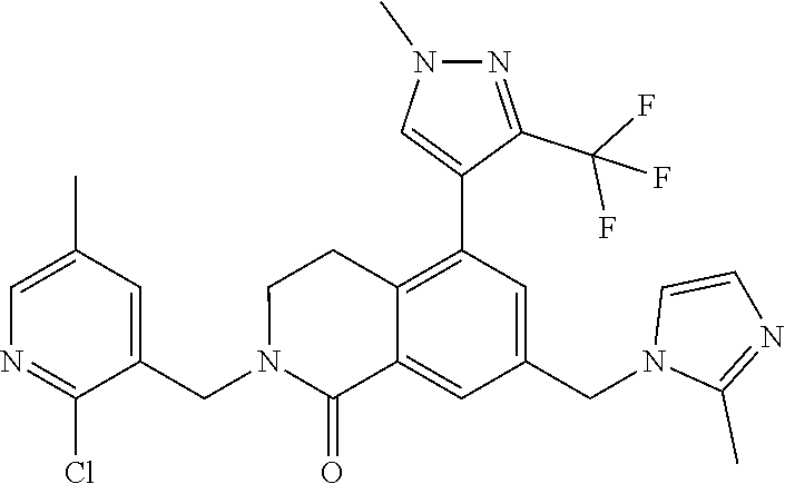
C1(CN2C(=O)C3=CC(CN4C(C)=NC=C4)=CC(C4=CN(C)N=C4C(F)(F)F)=C3CC2)=CC(C)=CN=C1Cl
